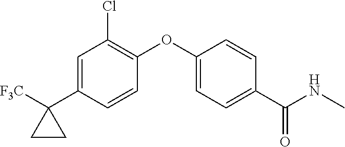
C1=C(C2([F3C])CC2)C=CC(OC2=CC=C(C(NC)=O)C=C2)=C1Cl
